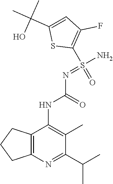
C12=C(N=C(C(C)C)C(C)=C1NC(N=S(N)(C1=C(F)C=C(C(C)(C)O)S1)=O)=O)CCC2
